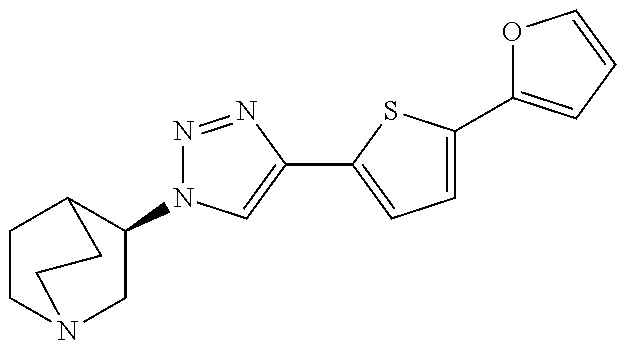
C1(N2N=NC(C3=CC=C(C4=CC=CO4)S3)=C2)CN2CCC1CC2
